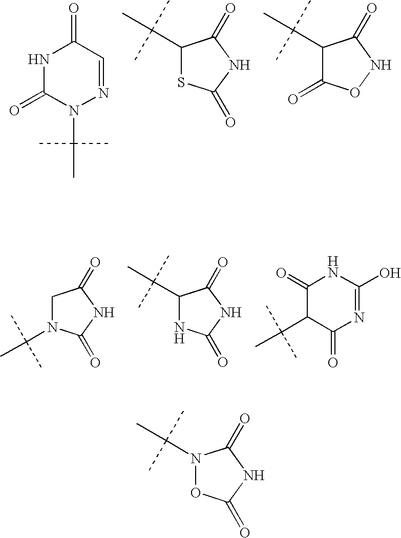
C1(=O)N(C(C)(C)C)N=CC(=O)N1.C1(C(C)(C)C)SC(=O)NC1=O.C1(C(C)(C)C)C(=O)ONC1=O.C1(C(C)(C)C)NC(=O)NC1=O.C1(C(C)(C)C)C(=O)N=C(O)NC1=O.C1N(C(C)(C)C)C(=O)NC1=O.N1(C(C)(C)C)OC(=O)NC1=O
